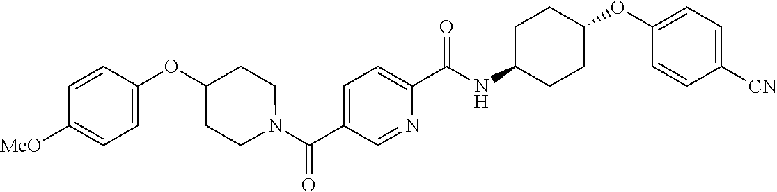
N(C(C1=CC=C(C(=O)N2CCC(OC3=CC=C([OMe])C=C3)CC2)C=N1)=O)C1CCC(OC2=CC=C([CN])C=C2)CC1
